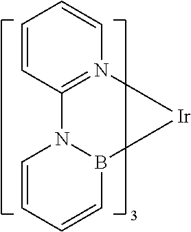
C1=CC2=N(C=C1)[Ir]B1N2C=CC=C1
